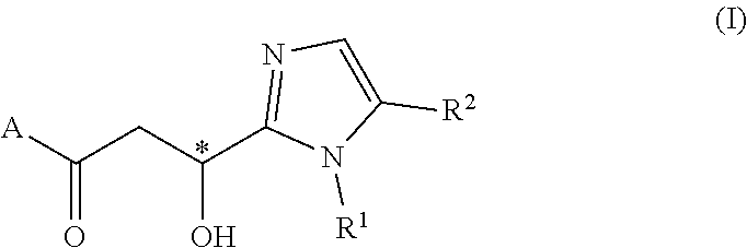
[A]C(CC(C1=NC=C([R2])N1[R1])O)=O
